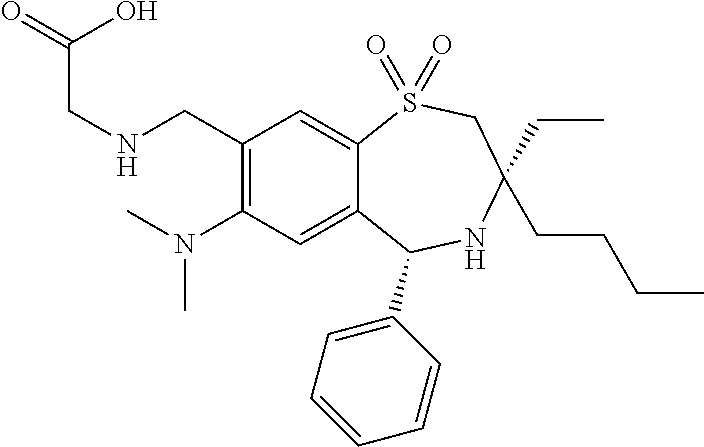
C1(CNCC(=O)O)=C(N(C)C)C=C2C(=C1)S(=O)(=O)CC(CC)(CCCC)NC2C1=CC=CC=C1
